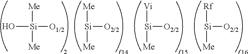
[Me][Si](O)([O1/2])[Me].[Me][Si]([O2/2])[Me].[Vi][Si]([O2/2])[Me].[Rf][Si]([O2/2])[Me]
